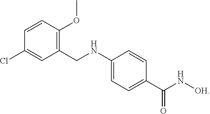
C1(NCC2=C(OC)C=CC(Cl)=C2)=CC=C(C(N[OH])=O)C=C1
